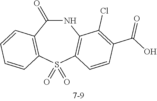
N1C(=O)C2=C(S(=O)(=O)C3=C1C(Cl)=C(C(O)=O)C=C3)C=CC=C2
